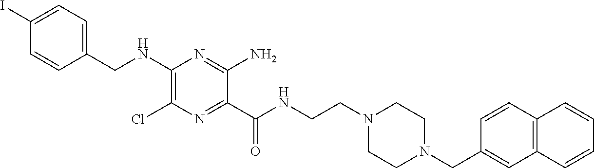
C1=C(I)C=CC(CNC2=C(Cl)N=C(C(NCCN3CCN(CC4=CC5=C(C=C4)C=CC=C5)CC3)=O)C(N)=N2)=C1
